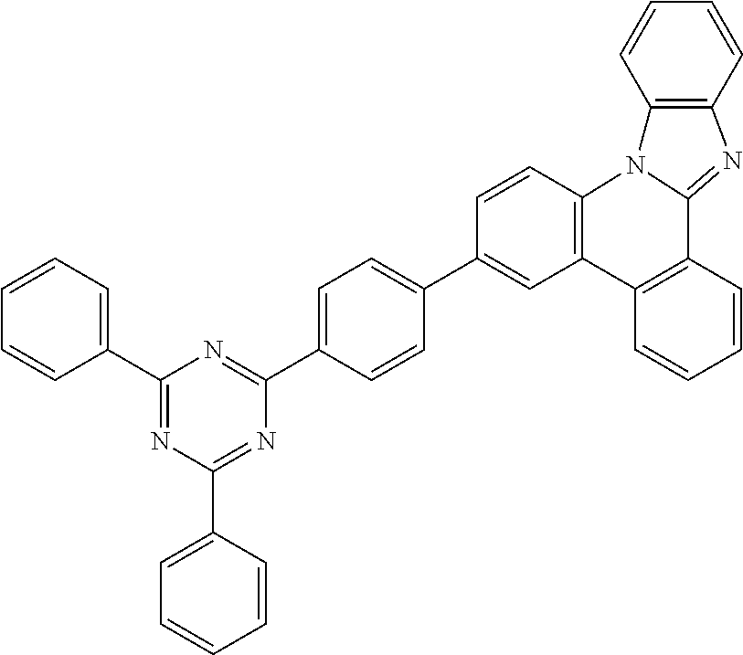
C1(C2=CC=C(C3=NC(C4=CC=CC=C4)=NC(C4=CC=CC=C4)=N3)C=C2)=CC2=C(C=C1)N1C(=NC3=C1C=CC=C3)C1=C2C=CC=C1
